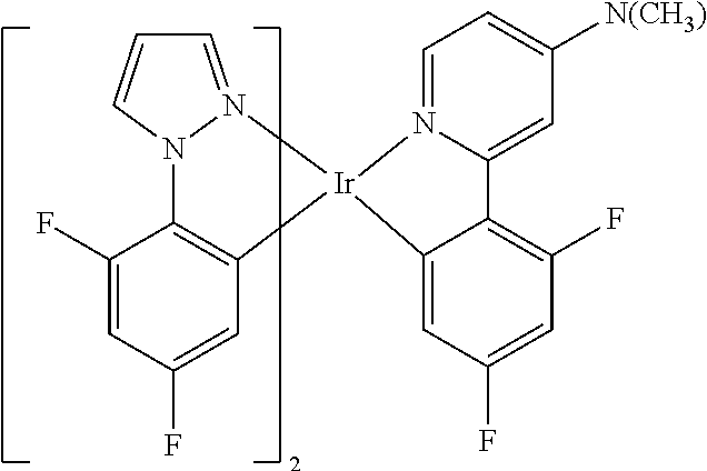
C1=N2N(C=C1)C1=C(C=C(F)C=C1F)[Ir]21N2=CC=C([N(CH3)])C=C2C2=C(F)C=C(F)C=C12
